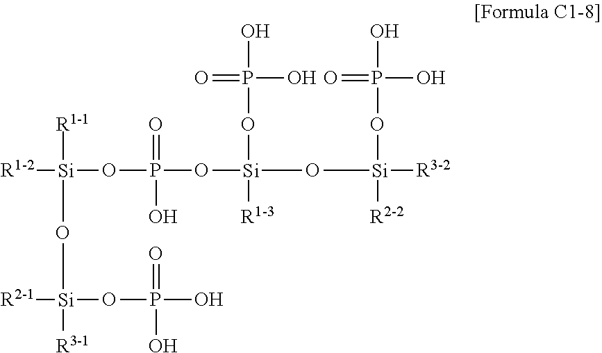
[R1-1][Si]([R1-2])(OP(O[Si](O[Si](OP(=O)(O)O)([R2-2])[R3-2])(OP(=O)(O)O)[R1-3])(=O)O)O[Si]([R2-1])(OP(O)(=O)O)[R3-1]
